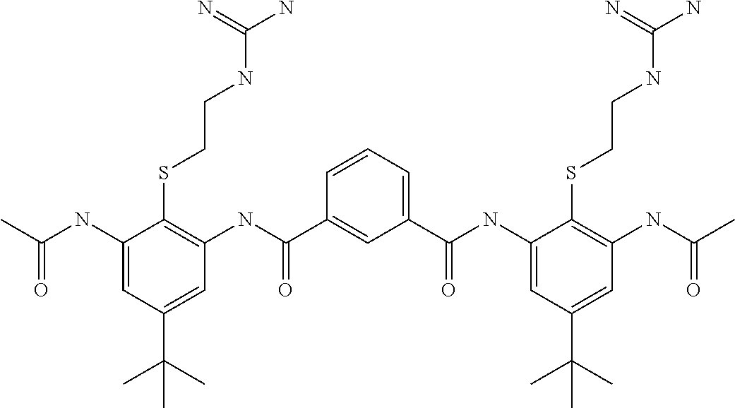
C1=CC=C(C(NC2=CC(C(C)(C)C)=CC(NC(C)=O)=C2SCCNC(N)=N)=O)C=C1C(NC1=C(SCCNC(N)=N)C(NC(C)=O)=CC(C(C)(C)C)=C1)=O
